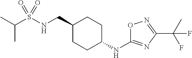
C(S(NCC1CCC(NC2=NC(C(C)(F)F)=NO2)CC1)(=O)=O)(C)C
